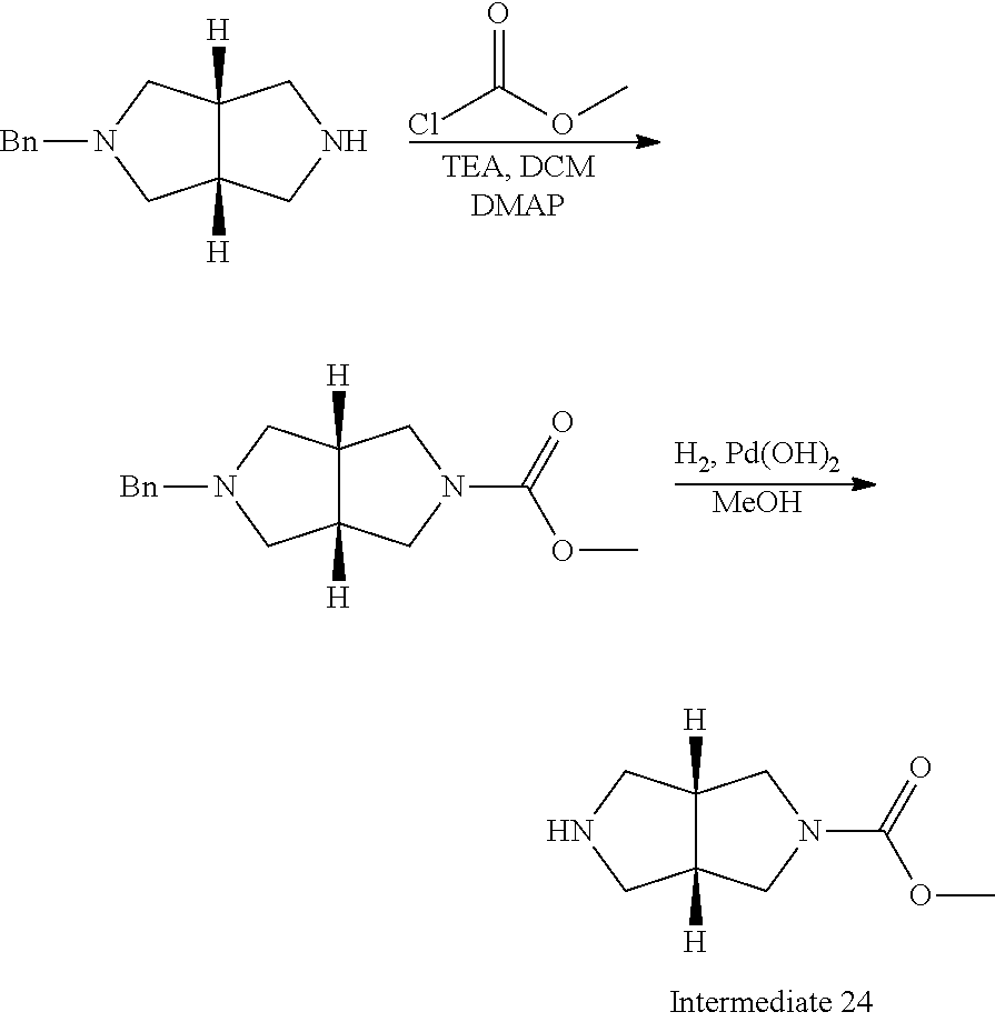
N1CC2([H])C([H])(C1)CN(C(=O)OC)C2.ClC(OC)=O.N1([Bn])CC2([H])C([H])(C1)CNC2.[MeOH].N1([Bn])CC2([H])C([H])(C1)CN(C(=O)OC)C2
